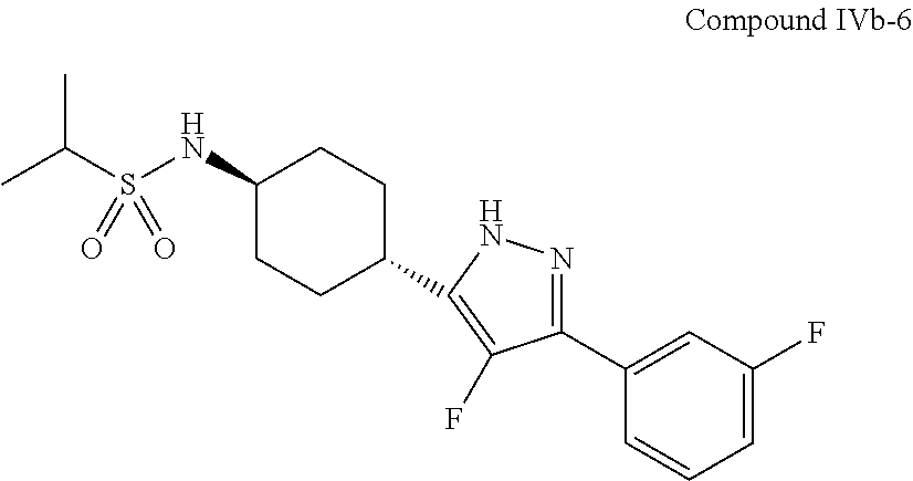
C1(NS(C(C)C)(=O)=O)CCC(C2=C(F)C(C3=CC(F)=CC=C3)=NN2)CC1
